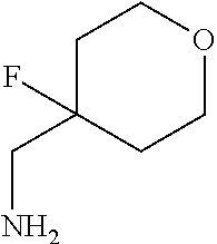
C1C(CN)(F)CCOC1
